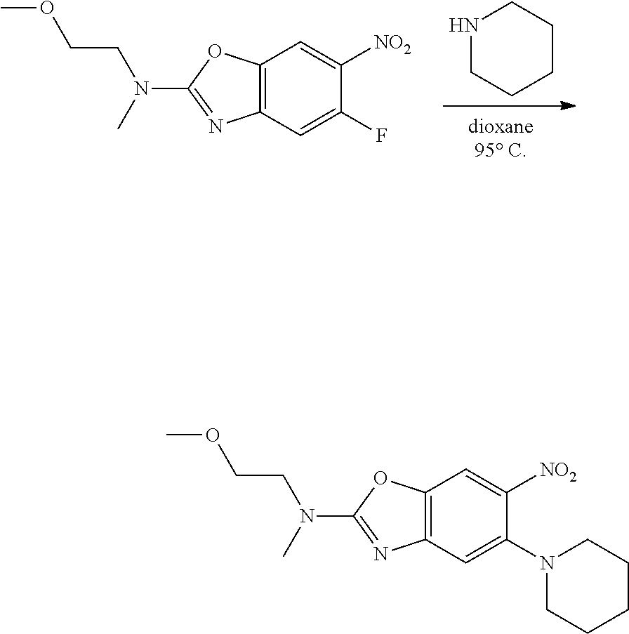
C12=C(OC(N(C)CCOC)=N1)C=C([NO2])C(F)=C2.N1CCCCC1.C12=C(OC(N(C)CCOC)=N1)C=C([NO2])C(N1CCCCC1)=C2
